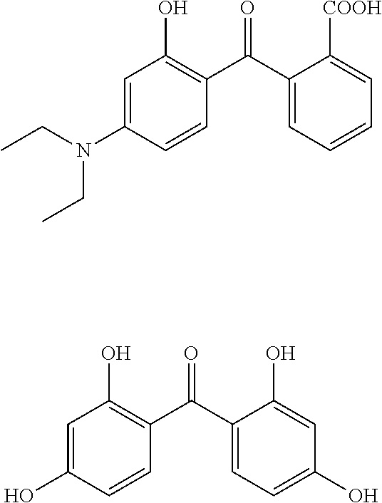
C1=C(N(CC)CC)C=CC(C(C2=CC=CC=C2[COOH])=O)=C1O.C1=C(O)C=CC(C(C2=CC=C(O)C=C2O)=O)=C1O
